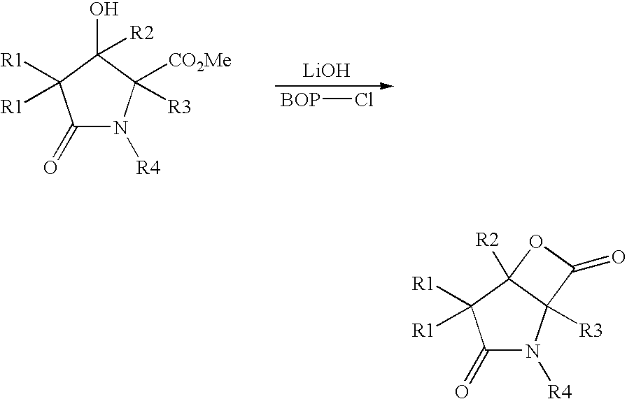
C1(=O)N([R4])C([CO2Me])([R3])C(O)([R2])C1([R1])[R1].[LiOH].[BOP]Cl.C1(=O)N([R4])C2([R3])C([R2])(C1([R1])[R1])OC2=O
